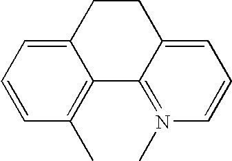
C12=CC=CC(C)=C1C1=N(C)C=CC=C1CC2
